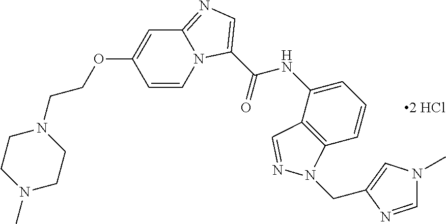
C(=O)(NC1=CC=CC2=C1C=NN2CC1=CN(C)C=N1)C1=CN=C2N1C=CC(OCCN1CCN(C)CC1)=C2
